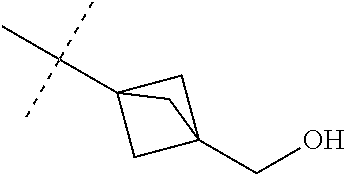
C(C12CC(CO)(C1)C2)(C)(C)C
